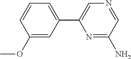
C1(OC)=CC(C2=CN=CC(N)=N2)=CC=C1
